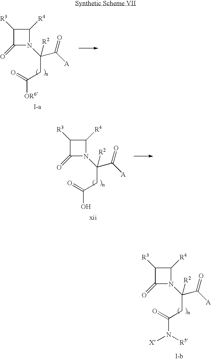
C1(=O)N(C(C([A])=O)(CC(=O)N([R5])[X])[R2])C([R4])C1[R3].[I-b].C1(=O)N(C(C([A])=O)(CC(=O)[OR6])[R2])C([R4])C1[R3].[I-a].C1(=O)N(C(C([A])=O)(CC(=O)O)[R2])C([R4])C1[R3].[xii]
